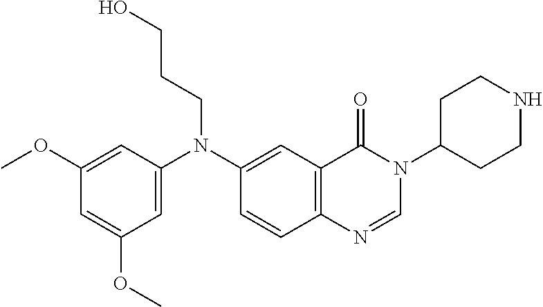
C1=C(N(C2=CC3=C(C=C2)N=CN(C2CCNCC2)C3=O)CCCO)C=C(OC)C=C1OC
